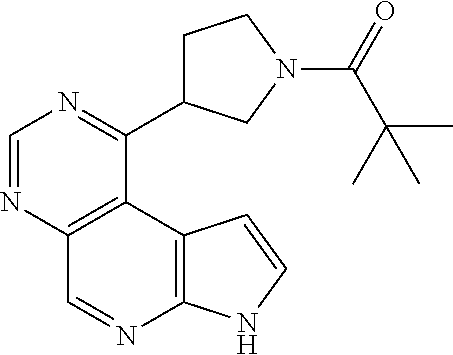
C1=NC2=C(C(C3CCN(C(=O)C(C)(C)C)C3)=N1)C1=C(N=C2)NC=C1
